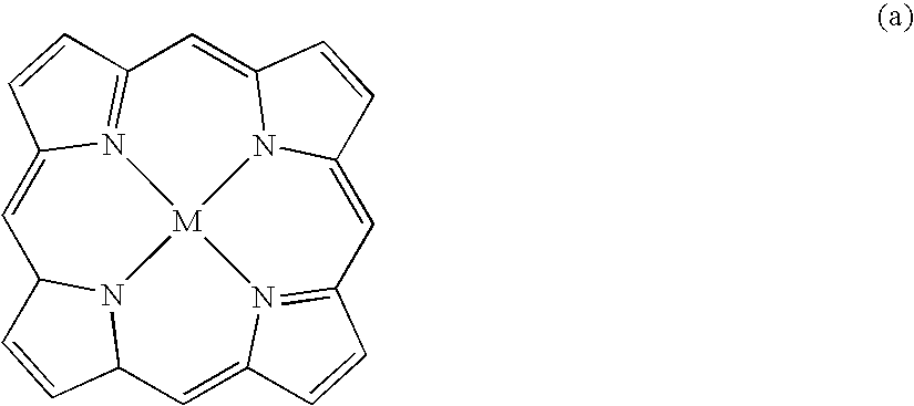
C1=C2N3=C(C=C2)C=C2N4C(=CC5=N6C(=CC7N(C1C=C7)[M]346)C=C5)C=C2
